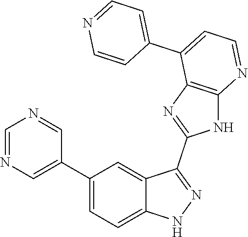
C1=NC=C(C2=CC=C3C(=C2)C(C2=NC4=C(N2)N=CC=C4C2=CC=NC=C2)=NN3)C=N1
